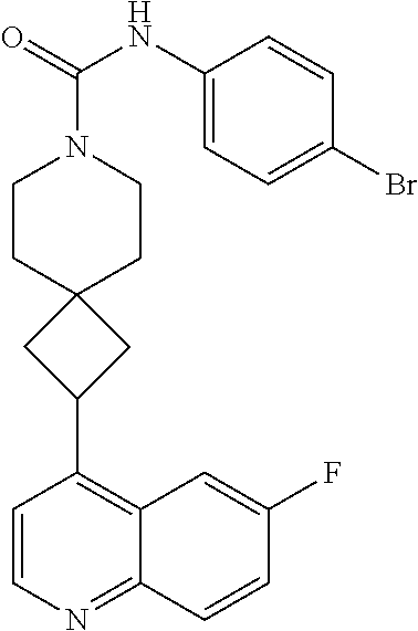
C1=CN=C2C(=C1C1CC3(CCN(C(=O)NC4=CC=C(Br)C=C4)CC3)C1)C=C(F)C=C2
